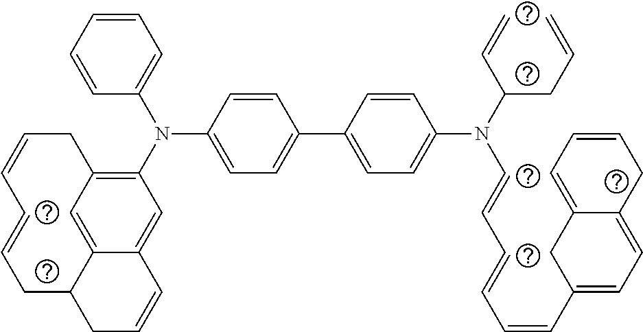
C1=CC=CC(N(C2=C3C=C4C(=C2)C=CCC4CC=CC=CC3)C2=CC=C(C3=CC=C(N(C(CC=C)C=C)C=CC=CC=CC4=CC=C5C(=CC=CC5)C4)C=C3)C=C2)=C1
